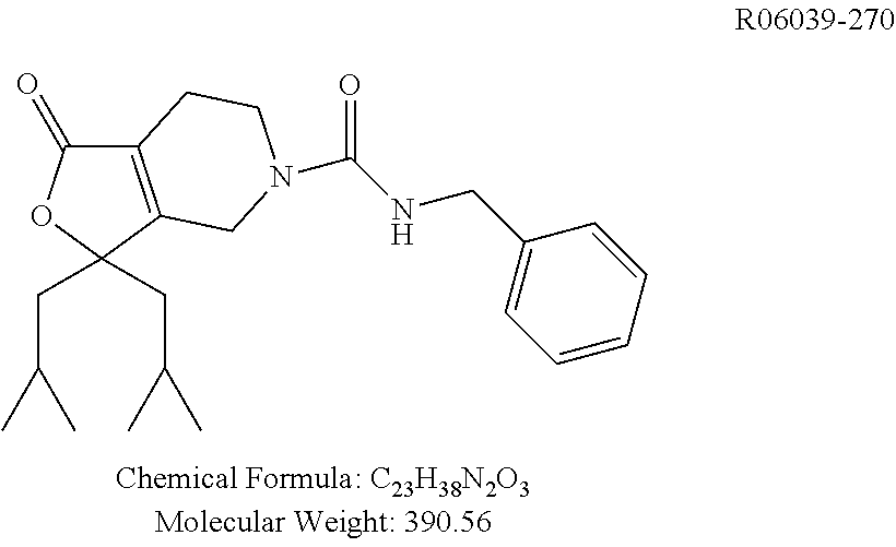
C(CC1(CC(C)C)OC(=O)C2=C1CN(C(NCC1=CC=CC=C1)=O)CC2)(C)C
